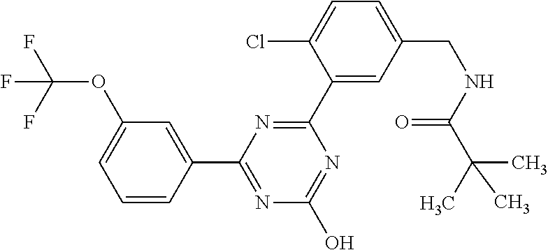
C1(OC(F)(F)F)=CC=CC(C2=NC(O)=NC(C3=CC(CNC(C(C)(C)C)=O)=CC=C3Cl)=N2)=C1
